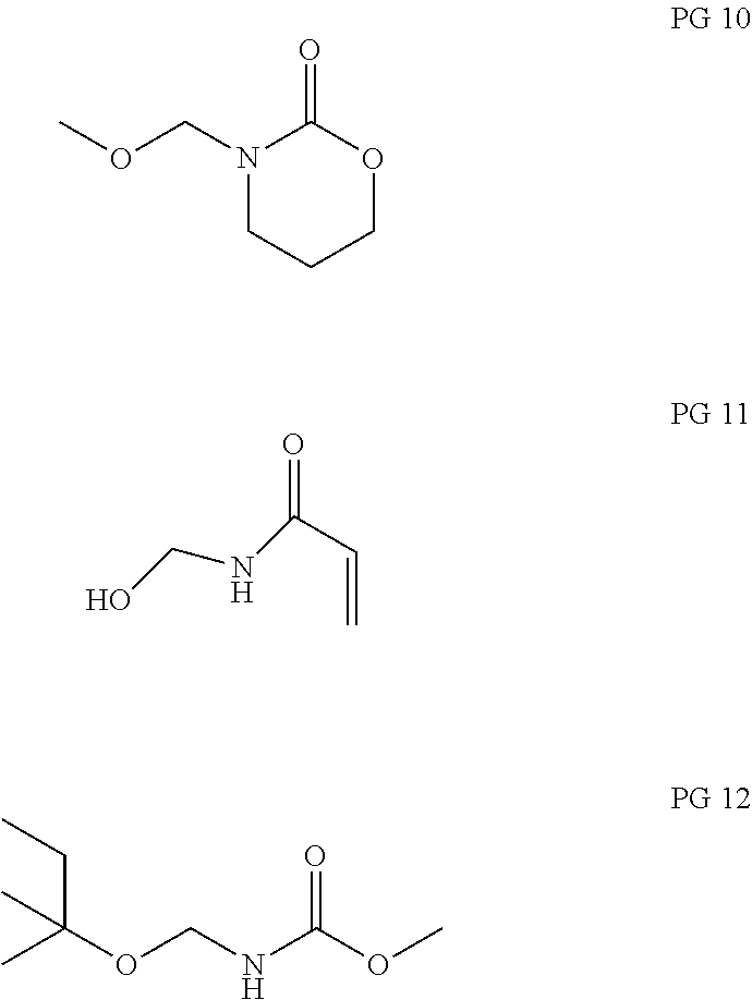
N1(COC)CCCOC1=O.O=C(C=C)NCO.COC(NCOC(C)(CC)C)=O
